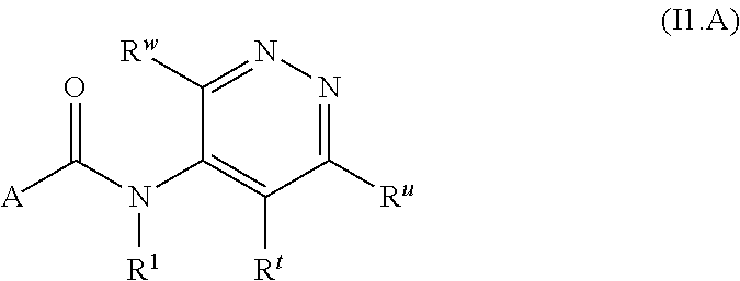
N1=C([Rw])C(N(C([A])=O)[R1])=C([Rt])C([Ru])=N1
